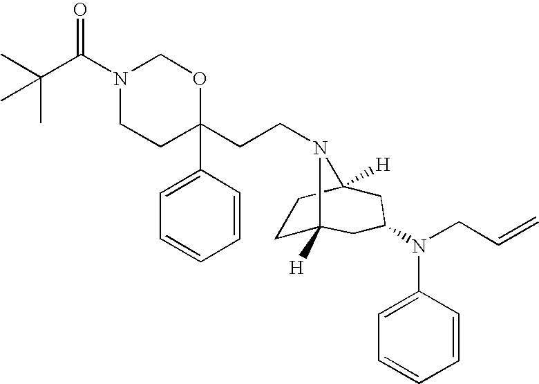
N1(C(C(C)(C)C)=O)CCC(C2=CC=CC=C2)(CCN2C3([H])CCC2([H])CC(N(CC=C)C2=CC=CC=C2)C3)OC1
